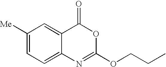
C1([Me])=CC=C2C(=C1)C(=O)OC(OCCC)=N2
